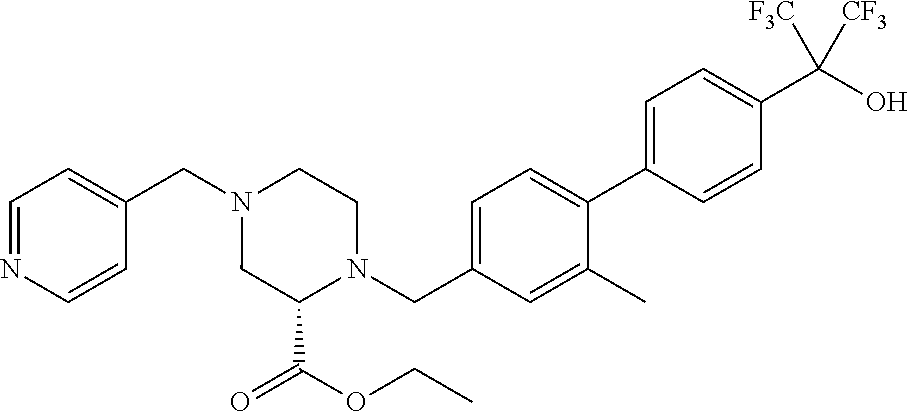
C1=NC=CC(CN2CC(C(=O)OCC)N(CC3=CC=C(C4=CC=C(C(O)([CF3])[CF3])C=C4)C(C)=C3)CC2)=C1
